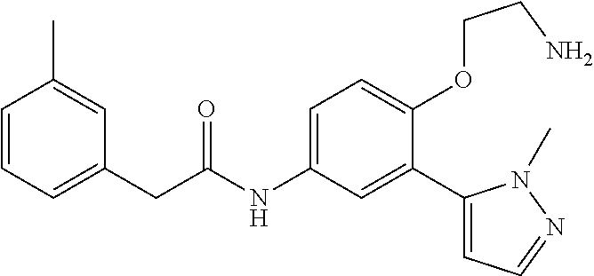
C1=C(CC(=O)NC2=CC=C(OCCN)C(C3=CC=NN3C)=C2)C=C(C)C=C1
